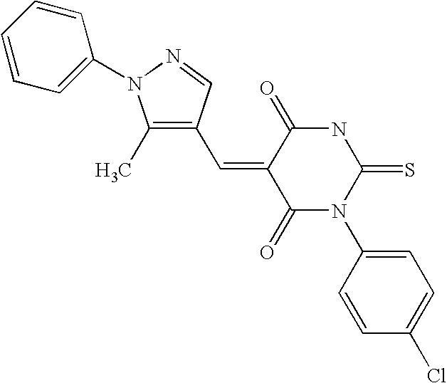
C1(C)=C(C=C2C(=O)N(C3=CC=C(Cl)C=C3)C(=S)NC2=O)C=NN1C1=CC=CC=C1
